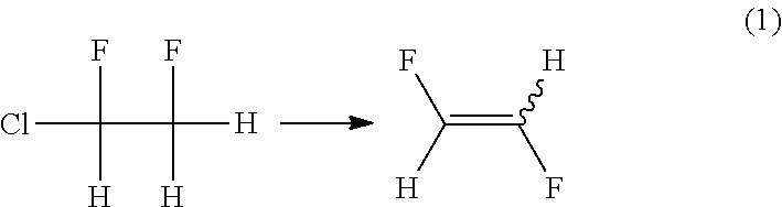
ClC(C([H])(F)[H])(F)[H].FC(=C(F)[H])[H]
